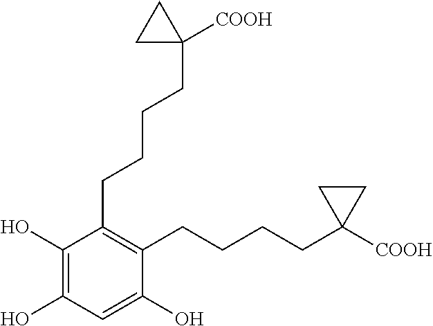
C1(O)=C(O)C=C(O)C(CCCCC2([COOH])CC2)=C1CCCCC1([COOH])CC1
